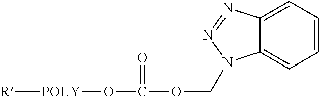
C12=CC=CC=C1N(COC(=O)O[POLY][R])N=N2
